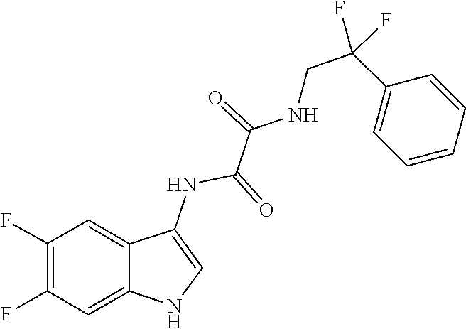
C1(C(CNC(C(NC2=CNC3=CC(F)=C(F)C=C23)=O)=O)(F)F)=CC=CC=C1
